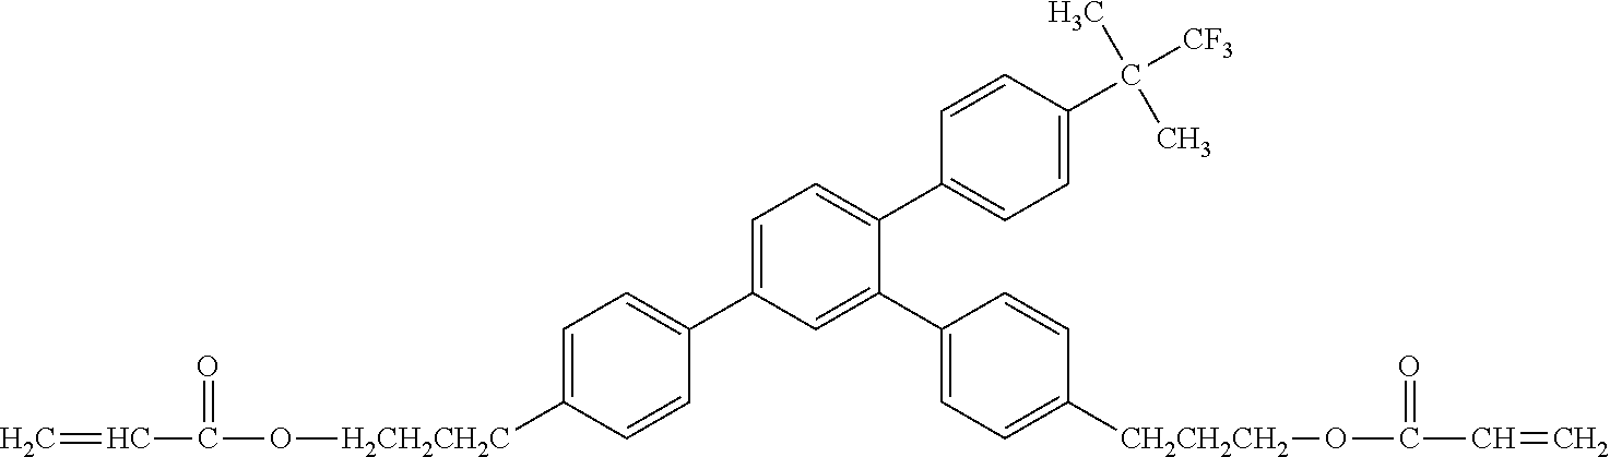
O([H2CH2CH2C]C1=CC=C(C2=CC=C(C3=CC=C(C([CF3])(C)C)C=C3)C(C3=CC=C([CH2CH2CH2]OC(=O)C=C)C=C3)=C2)C=C1)C(C=C)=O
